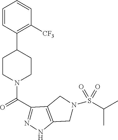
C1=CC(C2CCN(C(C3=NNC4=C3CN(S(C(C)C)(=O)=O)C4)=O)CC2)=C([CF3])C=C1
